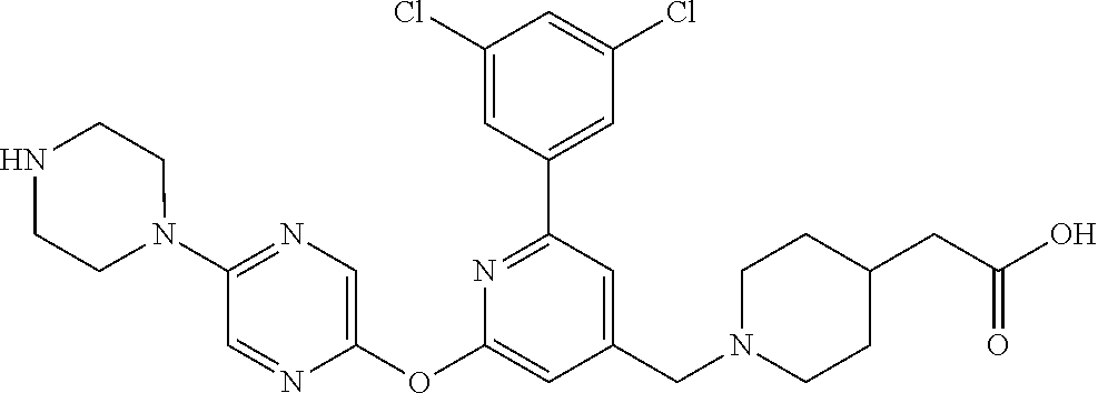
C1(Cl)=CC(C2=NC(OC3=CN=C(N4CCNCC4)C=N3)=CC(CN3CCC(CC(O)=O)CC3)=C2)=CC(Cl)=C1
